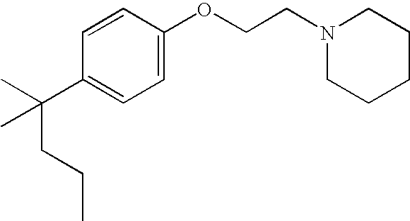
C1=CC(OCCN2CCCCC2)=CC=C1C(C)(C)CCC
